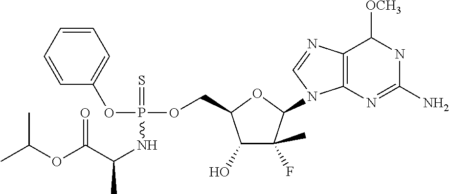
C1=CC=CC=C1OP(NC(C(OC(C)C)=O)C)(OCC1C(O)C(C)(F)C(N2C3=C(C([OCH3])NC(N)=N3)N=C2)O1)=S
